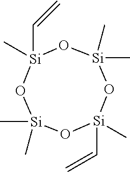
O1[Si](C)(C)O[Si](C)(C=C)O[Si](C)(C)O[Si]1(C)C=C
